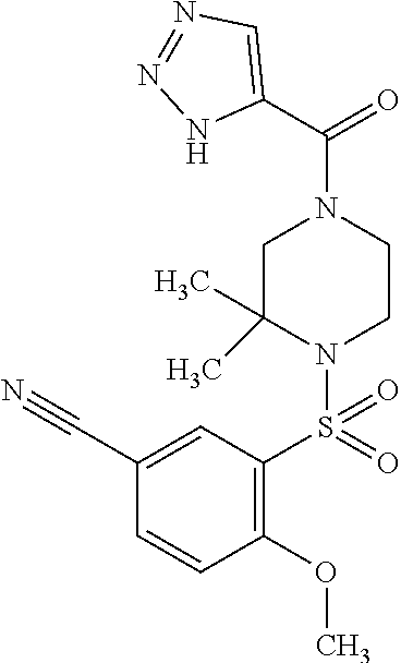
C1(C#N)=CC(S(N2CCN(C(=O)C3=CN=NN3)CC2(C)C)(=O)=O)=C(OC)C=C1
